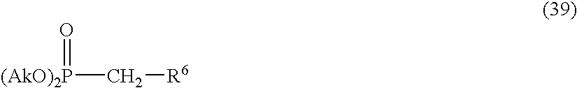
[(AkO)2P](C[R6])=O
